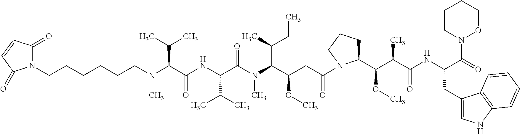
N1(CCCCCCN(C(C(NC(C(N(C(C(OC)CC(=O)N2CCCC2C(C(C(NC(CC2=CNC3=C2C=CC=C3)C(=O)N2CCCCO2)=O)C)OC)C(CC)C)C)=O)C(C)C)=O)C(C)C)C)C(=O)C=CC1=O
